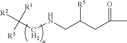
[R3]C(CNCC(CC(C)=O)[R5])([R1])[R2]
